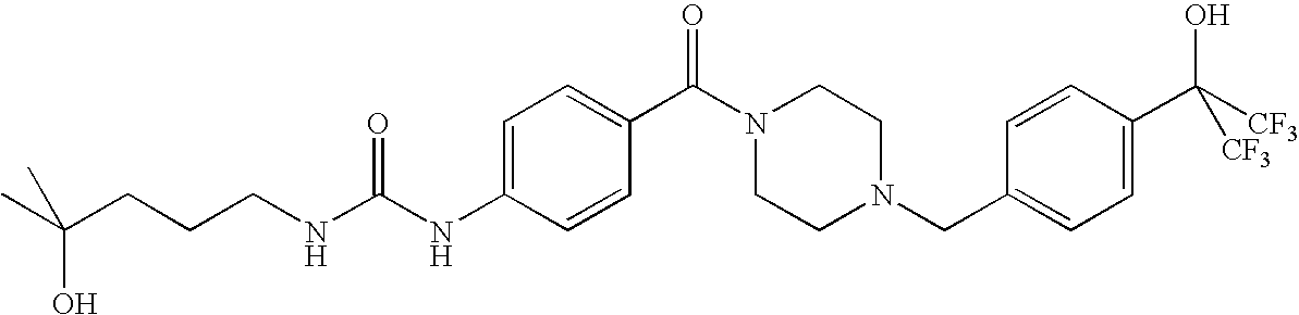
C(CNC(NC1=CC=C(C(=O)N2CCN(CC3=CC=C(C(O)([CF3])[CF3])C=C3)CC2)C=C1)=O)CC(C)(O)C
